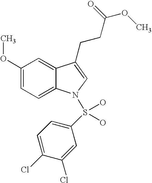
C12=CC(OC)=CC=C1N(S(C1=CC=C(Cl)C(Cl)=C1)(O)O)C=C2CCC(OC)=O
